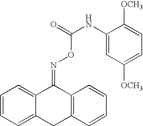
C1=CC=C2C(=C1)C(=NOC(=O)NC1=CC([OCH3])=CC=C1[OCH3])C1=C(C2)C=CC=C1
